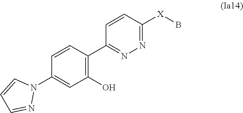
C1=CC(C2=NN=C([X]B)C=C2)=C(O)C=C1N1C=CC=N1
